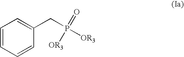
C1=CC=CC(CP([OR3])([OR3])=O)=C1
